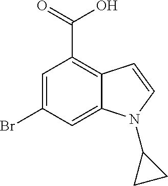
C1=C(Br)C=C2C(=C1C(=O)O)C=CN2C1CC1
